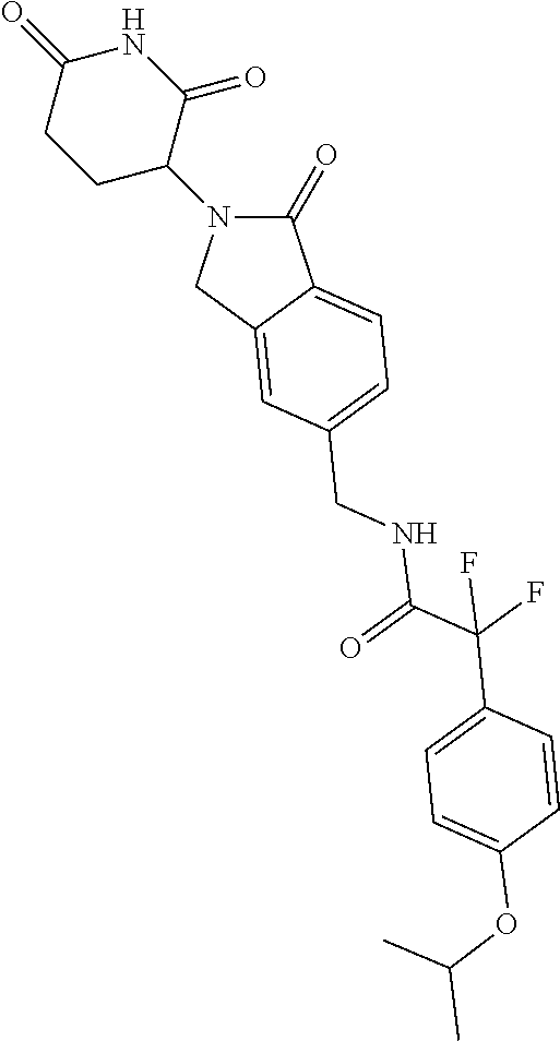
C1(=O)N(C2CCC(=O)NC2=O)CC2=CC(CNC(C(C3=CC=C(OC(C)C)C=C3)(F)F)=O)=CC=C12
